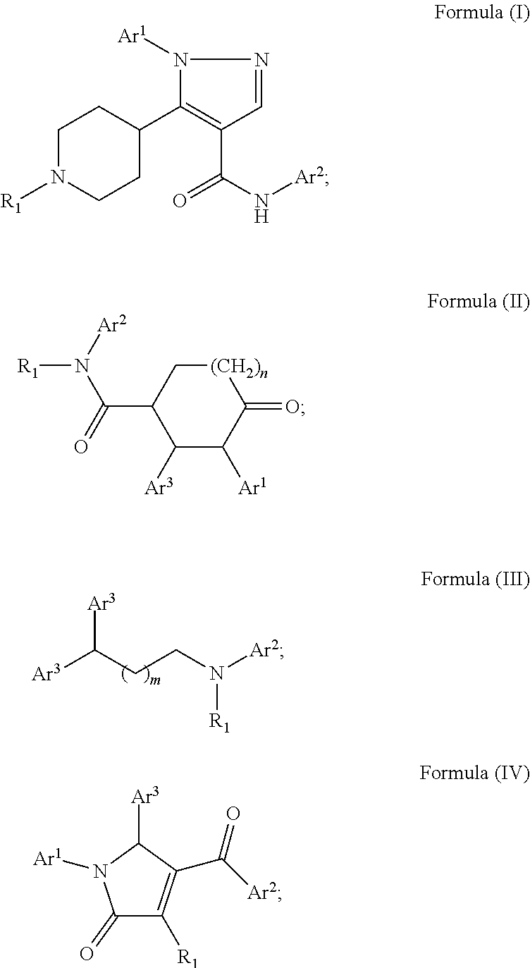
[Ar3]C(CCN([Ar2])[R1])[Ar3].C1N([R1])CCC(C2=C(C(N[Ar2])=O)C=NN2[Ar1])C1.[(CH2)n]1CC(C(=O)N([Ar2])[R1])C([Ar3])C([Ar1])C1=O.C1(=O)C([R1])=C(C([Ar2])=O)C([Ar3])N1[Ar1]
